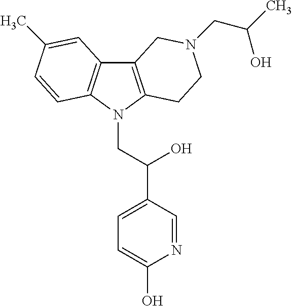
C12=C(N(CC(C3=CC=C(O)N=C3)O)C3=C1C=C(C)C=C3)CCN(CC(C)O)C2
